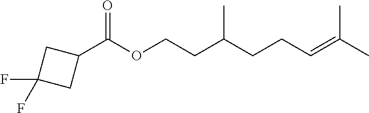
C1(C(OCCC(CCC=C(C)C)C)=O)CC(F)(F)C1
